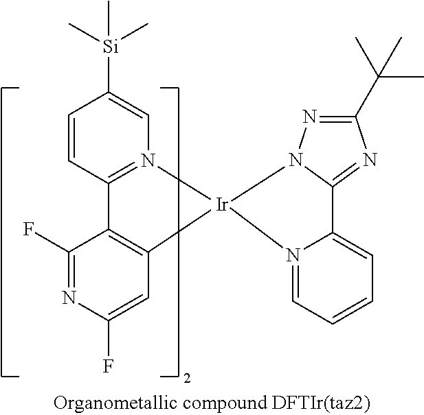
N12=CC=CC=C1C1=NC(C(C)(C)C)=NN1[Ir]21N2=C(C=CC([Si](C)(C)C)=C2)C2=C1C=C(F)N=C2F
